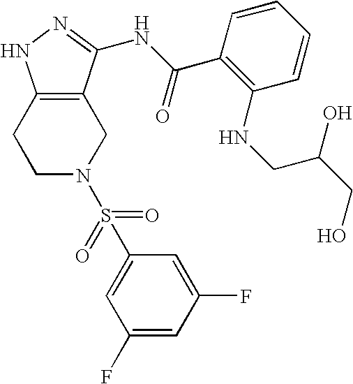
C12=C(CCN(S(C3=CC(F)=CC(F)=C3)(=O)=O)C1)NN=C2NC(C1=C(NCC(CO)O)C=CC=C1)=O
